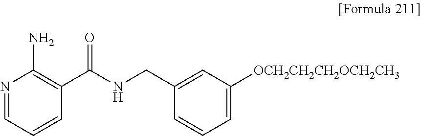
N1=CC=CC(C(NCC2=CC([OCH2CH2CH2OCH2CH3])=CC=C2)=O)=C1N
